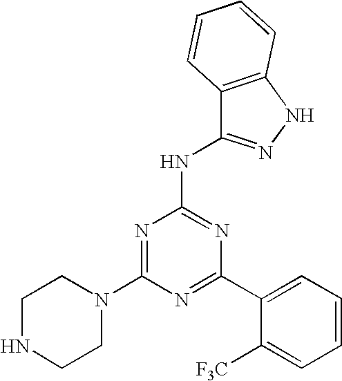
N1=C(C2=CC=CC=C2[F3C])N=C(NC2=NNC3=C2C=CC=C3)N=C1N1CCNCC1
